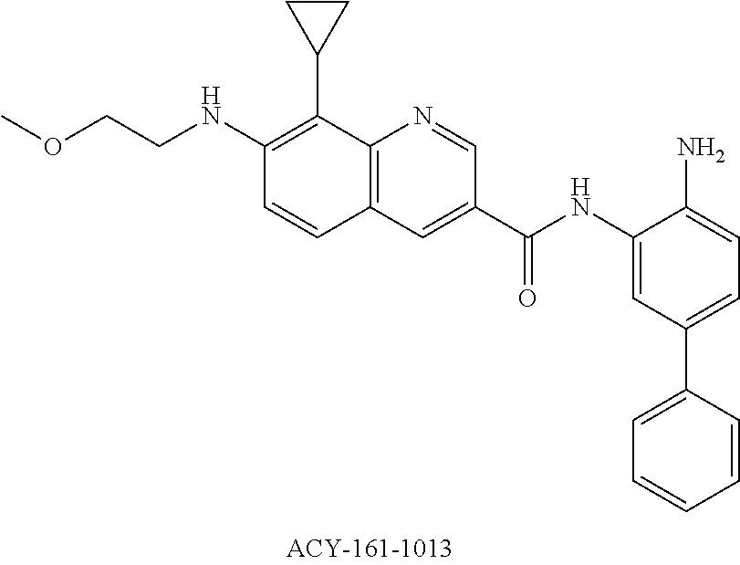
C12=C(C=C(C(=O)NC3=CC(C4=CC=CC=C4)=CC=C3N)C=N1)C=CC(NCCOC)=C2C1CC1
